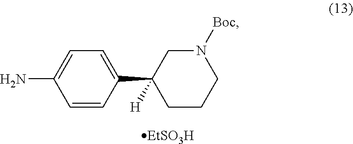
C1=C(C2([H])CCCN([Boc])C2)C=CC(N)=C1.[EtSO3H]
